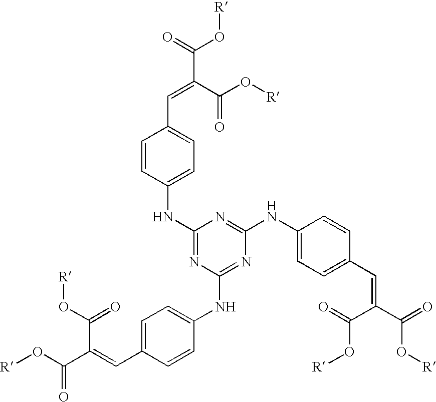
C1=CC(NC2=NC(NC3=CC=C(C=C(C(=O)O[R])C(O[R])=O)C=C3)=NC(NC3=CC=C(C=C(C(=O)O[R])C(O[R])=O)C=C3)=N2)=CC=C1C=C(C(=O)O[R])C(O[R])=O
